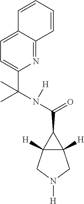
C(C1C2([H])C1([H])CN([H])C2)(=O)N(C(C)(C1=CC=C2C(=N1)C=CC=C2)C)[H]
